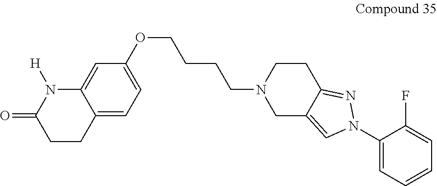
C1CC2=CC=C(OCCCCN3CC4=CN(C5=CC=CC=C5F)N=C4CC3)C=C2N([H])C1=O
